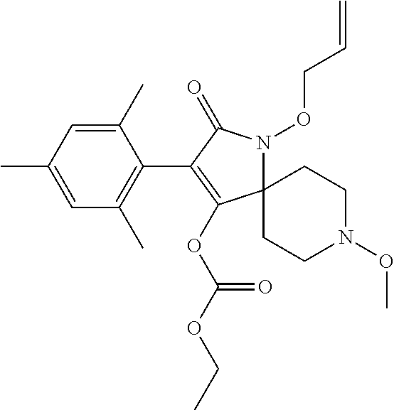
C12(N(OCC=C)C(=O)C(C3=C(C)C=C(C)C=C3C)=C1OC(OCC)=O)CCN(OC)CC2
